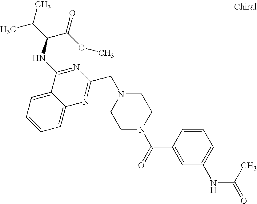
C1=C2C(=CC=C1)C(NC(C(C)C)C(OC)=O)=NC(CN1CCN(C(=O)C3=CC(NC(=O)C)=CC=C3)CC1)=N2
